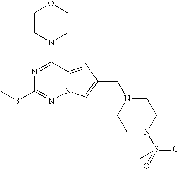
S(C1=NN2C(=NC(CN3CCN(S(=O)(=O)C)CC3)=C2)C(N2CCOCC2)=N1)C
